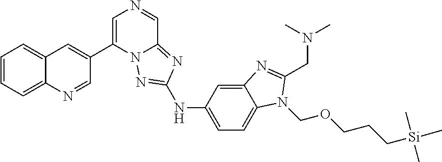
C1(C2=CN=CC3=NC(NC4=CC=C5C(=C4)N=C(CN(C)C)N5COCCC[Si](C)(C)C)=NN23)=CC2=CC=CC=C2N=C1
